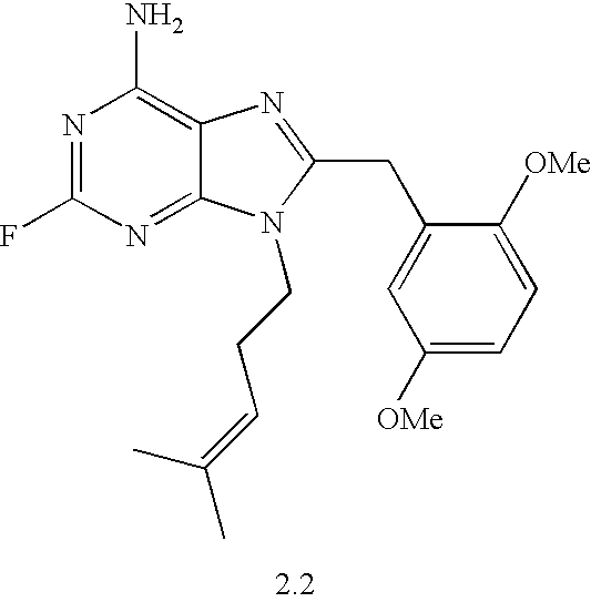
N1=C(F)N=C2C(=C1N)N=C(CC1=CC([OMe])=CC=C1[OMe])N2CCC=C(C)C
